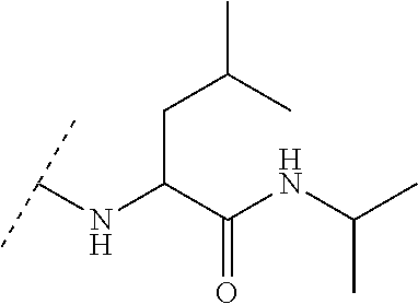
C(C(C(NC(C)C)=O)NC(C)C)C(C)C
